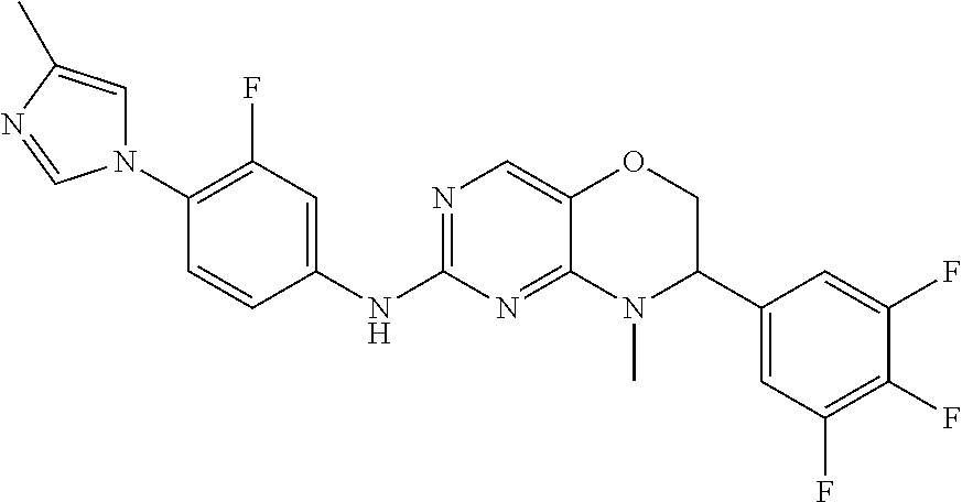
N1(C2=C(F)C=C(NC3=NC=C4C(=N3)N(C)C(C3=CC(F)=C(F)C(F)=C3)CO4)C=C2)C=C(C)N=C1
